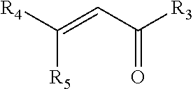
[R4]C([R5])=CC([R3])=O
